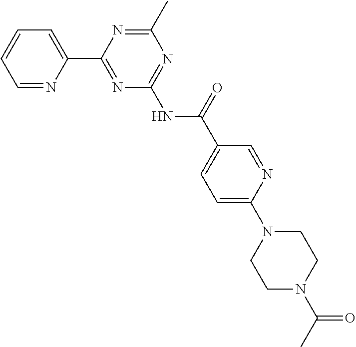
C1=NC(C2=NC(NC(C3=CC=C(N4CCN(C(C)=O)CC4)N=C3)=O)=NC(C)=N2)=CC=C1
